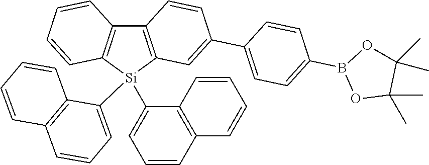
O1C(C)(C)C(C)(C)OB1C1=CC=C(C2=CC3=C(C4=C([Si]3(C3=CC=CC5=C3C=CC=C5)C3=CC=CC5=C3C=CC=C5)C=CC=C4)C=C2)C=C1
